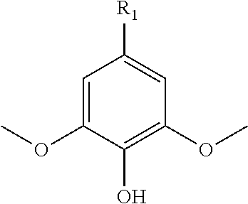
C1=C(OC)C(O)=C(OC)C=C1[R1]
